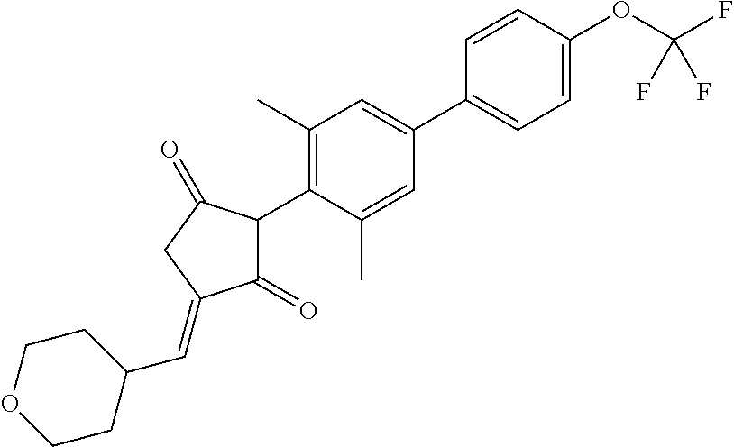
C1(=O)C(C2=C(C)C=C(C3=CC=C(OC(F)(F)F)C=C3)C=C2C)C(=O)CC1=CC1CCOCC1
